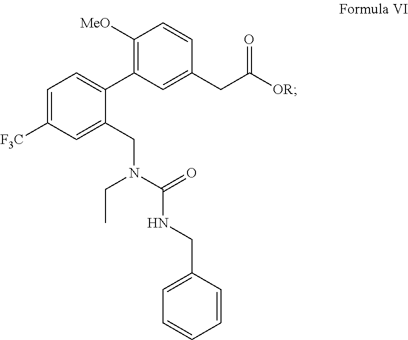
C1([MeO])=C(C2=CC=C([F3C])C=C2CN(CC)C(NCC2=CC=CC=C2)=O)C=C(CC([OR])=O)C=C1
